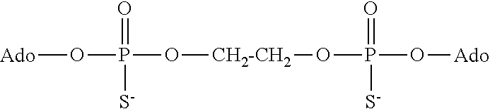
[Ado]OP(=O)([S-])O[CH2-CH2]OP(=O)([S-])O[Ado]
